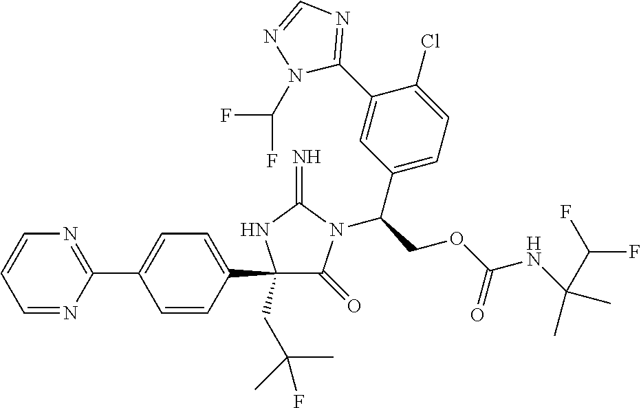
C1(C2=CC=C(C3=NC=CC=N3)C=C2)(CC(C)(F)C)C(=O)N(C(COC(NC(C)(C)C(F)F)=O)C2=CC=C(Cl)C(C3=NC=NN3C(F)F)=C2)C(=N)N1
